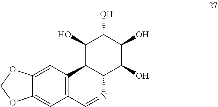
C12=CC3=C(C=C1OCO2)C=NC1C3C(O)C(O)C(O)C1O
